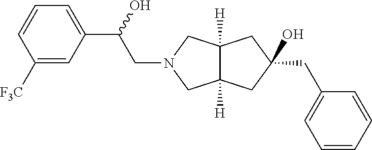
C12([H])C([H])(CC(CC3=CC=CC=C3)(O)C1)CN(CC(C1=CC=CC([F3C])=C1)O)C2
